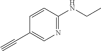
N1=C(NCC)C=CC(C#C)=C1
